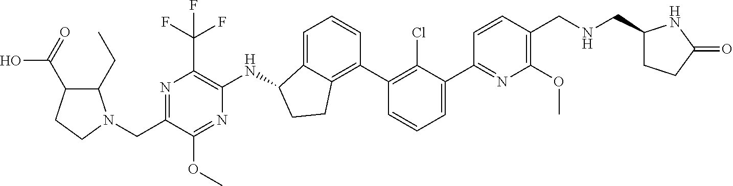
N1=C(CN2C(CC)C(C(=O)O)CC2)C(OC)=NC(NC2C3=CC=CC(C4=C(Cl)C(C5=NC(OC)=C(CNCC6CCC(=O)N6)C=C5)=CC=C4)=C3CC2)=C1C(F)(F)F
